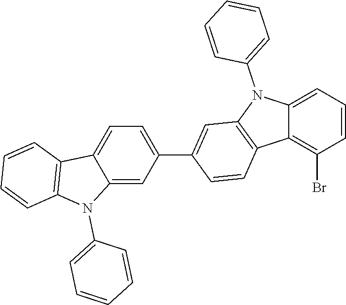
C1=CC=C2C(=C1Br)C1=C(N2C2=CC=CC=C2)C=C(C2=CC=C3C(=C2)N(C2=CC=CC=C2)C2=C3C=CC=C2)C=C1
